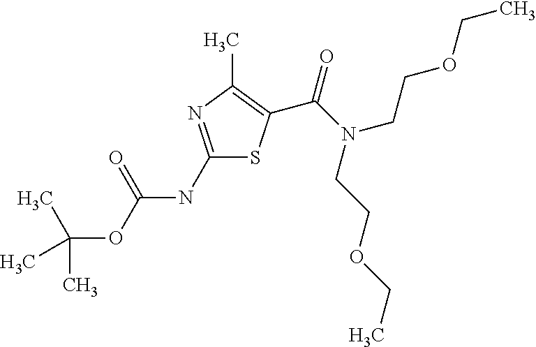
C1(NC(OC(C)(C)C)=O)=NC(C)=C(C(=O)N(CCOCC)CCOCC)S1
